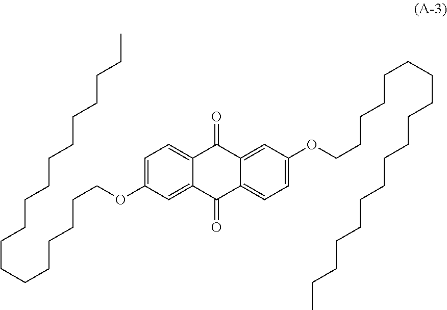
C(CCCCCCCCCCCCCCCC)COC1=CC=C2C(=C1)C(=O)C1=CC=C(OCCCCCCCCCCCCCCCCCC)C=C1C2=O
